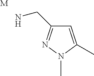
C1(CN)=NN(C)C(C)=C1.[M]
